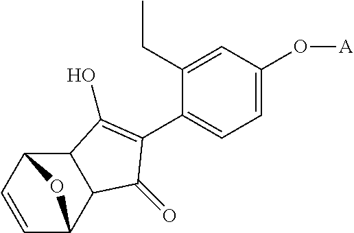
C1=C(O[A])C=C(CC)C(C2=C(O)C3C(C4C=CC3O4)C2=O)=C1
